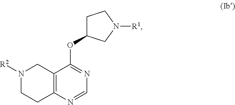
C12=C(N=CN=C1OC1CCN([R1])C1)CCN([R2])C2
